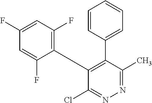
C1=CC(C2=C(C3=C(F)C=C(F)C=C3F)C(Cl)=NN=C2C)=CC=C1
